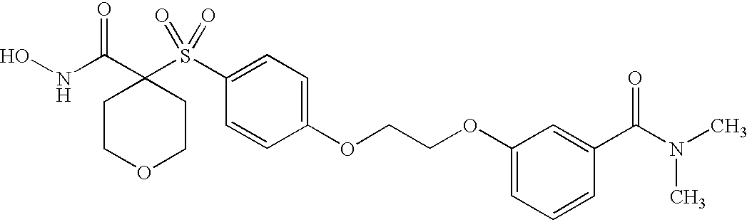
N(C(C1(S(C2=CC=C(OCCOC3=CC=CC(C(N(C)C)=O)=C3)C=C2)(=O)=O)CCOCC1)=O)O
